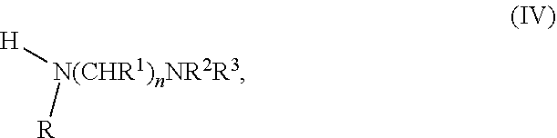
[N(CHR1)nNR2R3]([H])[R]
